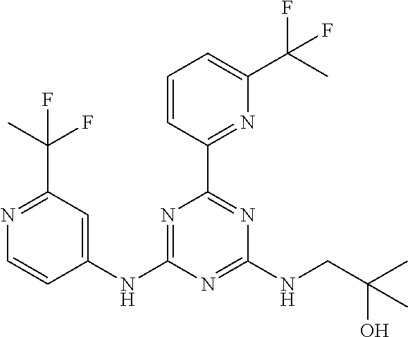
N1=C(NC2=CC(C(C)(F)F)=NC=C2)N=C(NCC(C)(O)C)N=C1C1=NC(C(C)(F)F)=CC=C1
